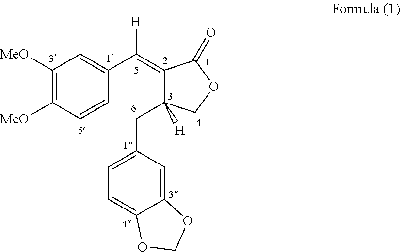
C1([MeO])=C([MeO])C=CC(C(=C2C(CC3=CC=C4C(=C3)OCO4)([H])COC2=O)[H])=C1
